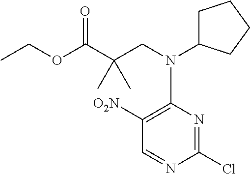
C1C(N(CC(C(OCC)=O)(C)C)C2=C([O2N])C=NC(Cl)=N2)CCC1
